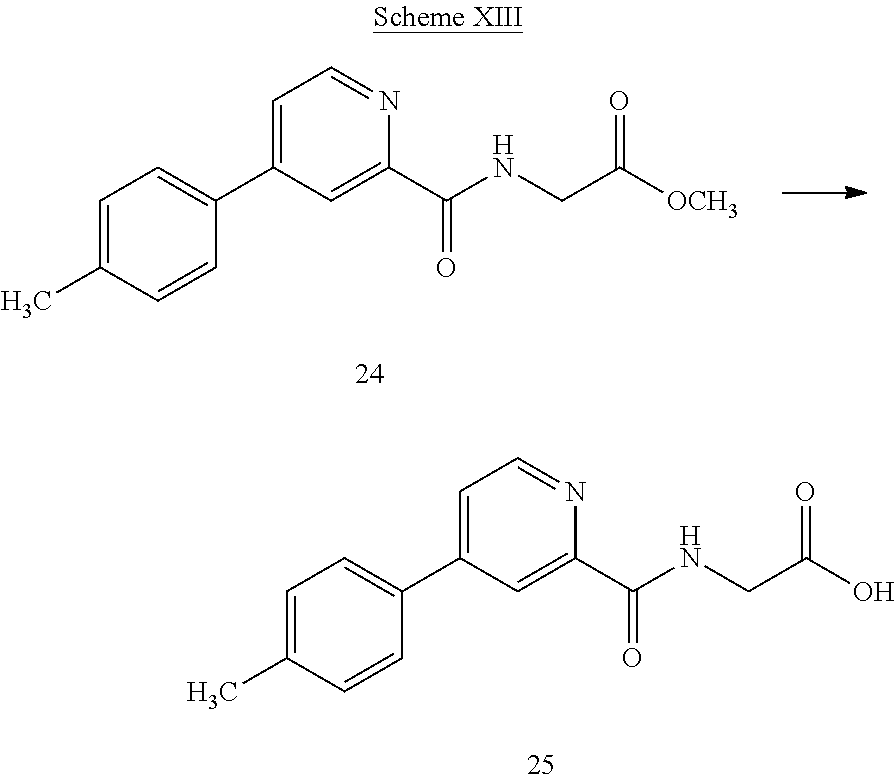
C1=C(C2=CC=C(C)C=C2)C=C(C(NCC([OCH3])=O)=O)N=C1.C1=C(C2=CC=C(C)C=C2)C=C(C(NCC(O)=O)=O)N=C1
